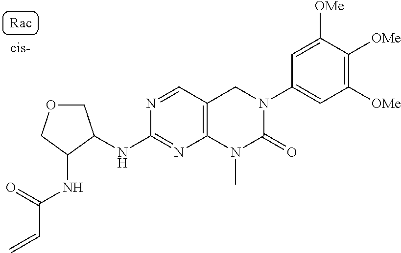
O1CC(NC2=NC3=C(C=N2)CN(C2=CC([OMe])=C([OMe])C([OMe])=C2)C(=O)N3C)C(NC(=O)C=C)C1
